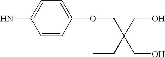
NC1=CC=C(OCC(CC)(CO)CO)C=C1
